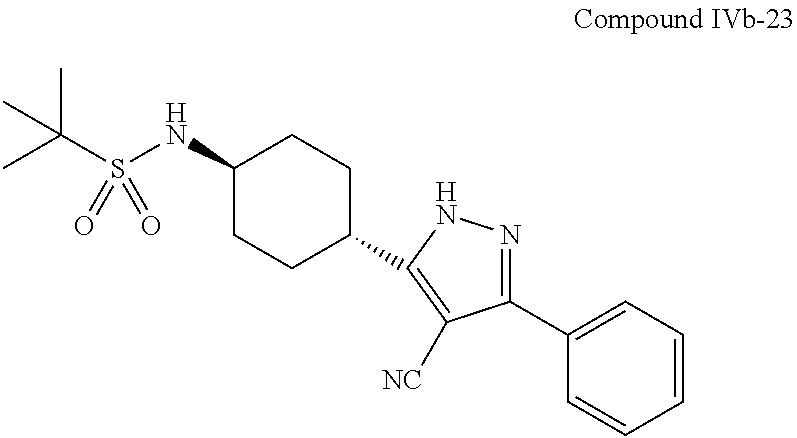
CC(S(NC1CCC(C2=C([NC])C(C3=CC=CC=C3)=NN2)CC1)(=O)=O)(C)C
